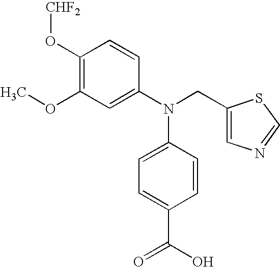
C1(O[CHF2])=C(OC)C=C(N(CC2=CN=CS2)C2=CC=C(C(O)=O)C=C2)C=C1
